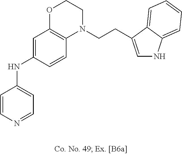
C1=CN=CC=C1NC1=CC2=C(C=C1)N(CCC1=CNC3=CC=CC=C31)CCO2
